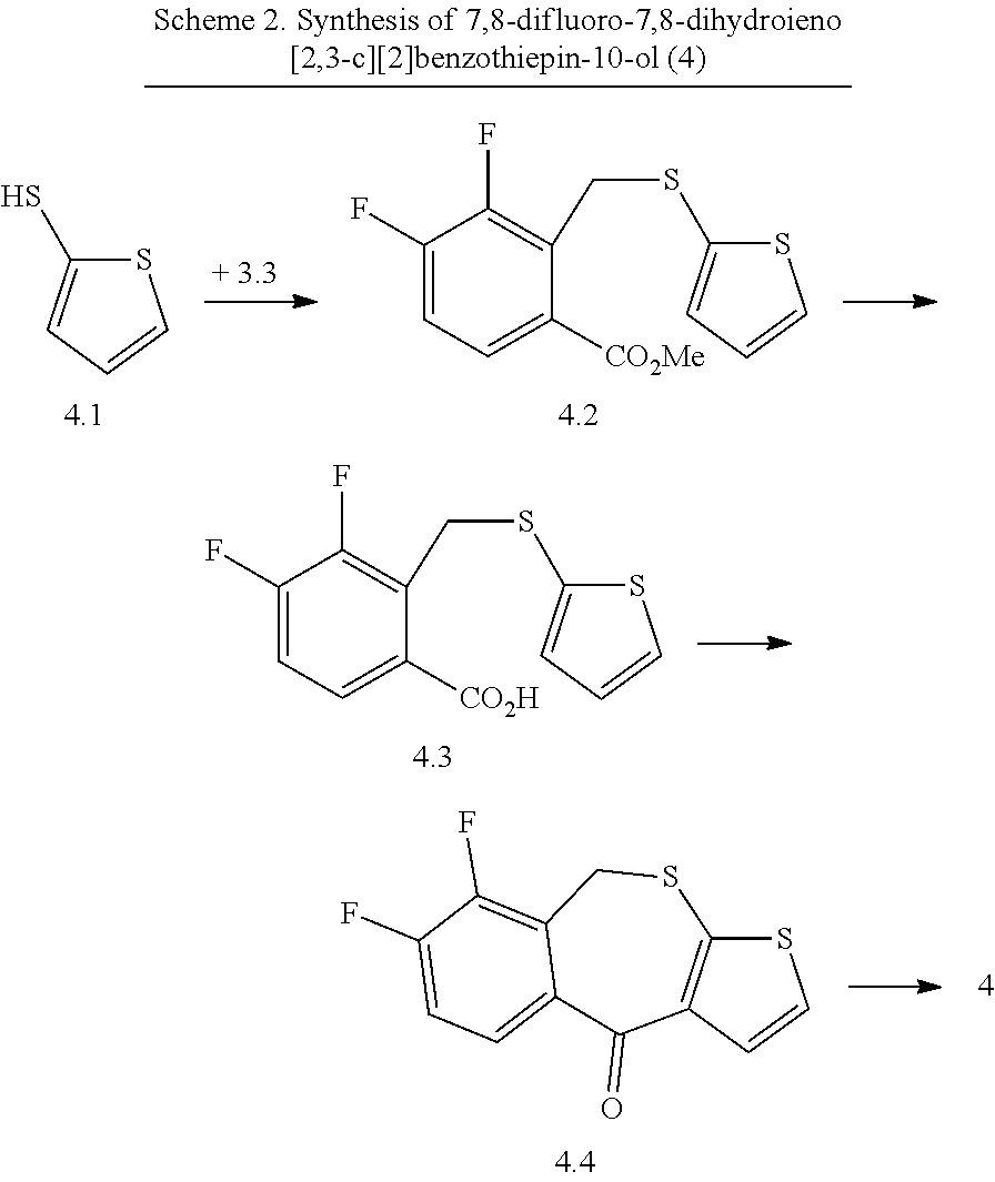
S1C(S)=CC=C1.C1(F)=CC=C([CO2Me])C(CSC2=CC=CS2)=C1F.S1C2=C(C=C1)C(=O)C1=CC=C(F)C(F)=C1CS2.C1(F)=CC=C([CO2H])C(CSC2=CC=CS2)=C1F
